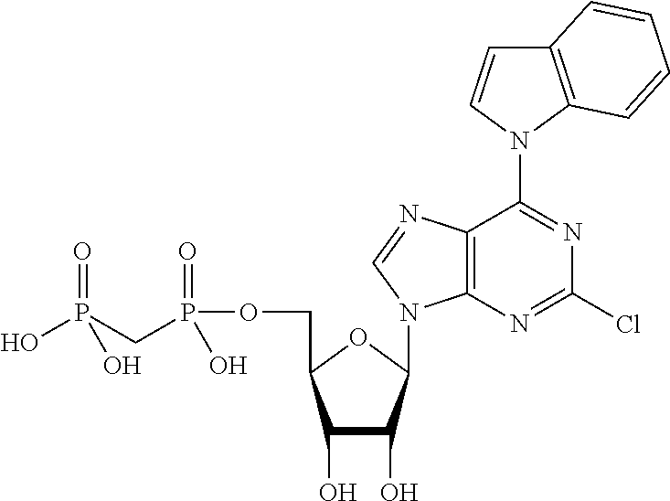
C1(O)C(O)C(N2C3=C(C(N4C5=C(C=C4)C=CC=C5)=NC(Cl)=N3)N=C2)OC1COP(CP(=O)(O)O)(=O)O
